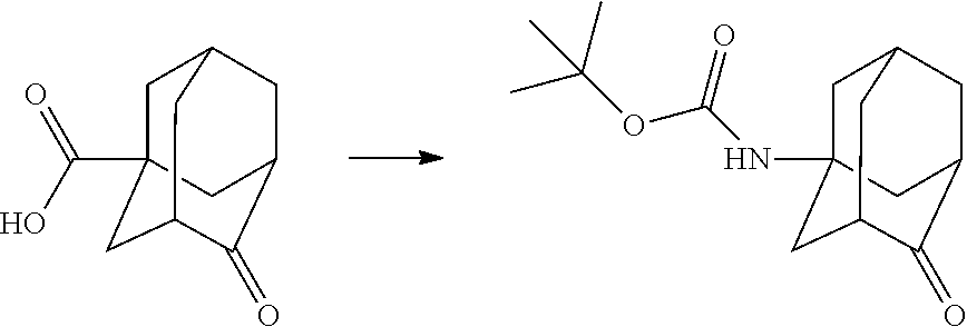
C1C2(C(O)=O)CC3C(=O)C(CC1C3)C2.C1C2(NC(OC(C)(C)C)=O)CC3C(=O)C(CC1C3)C2
